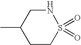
C1(C)CCS(=O)(=O)NC1
